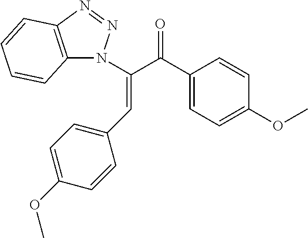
C1(C(C(N2C3=C(N=N2)C=CC=C3)=CC2=CC=C(OC)C=C2)=O)=CC=C(OC)C=C1
